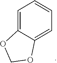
C1=C2C(=CC=C1)OCO2
